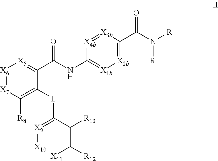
[X6]1=[X7]C([R8])=C([L]C(=[X9][X10])C(=C([X11])[R12])[R13])C(C(NC2=[X1b][X2b]=C(C(=O)N([R])[R])[X3b]=[X4b]2)=O)=[X5]1
